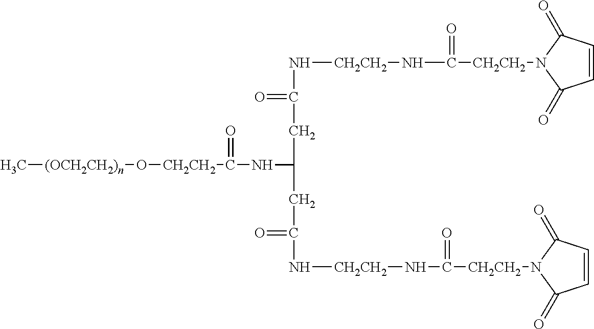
C[(OCH2CH2)n]O[CH2CH2]C(NC(CC(N[CH2CH2]NC([CH2CH2]N1C(=O)C=CC1=O)=O)=O)CC(N[CH2CH2]NC([CH2CH2]N1C(=O)C=CC1=O)=O)=O)=O
